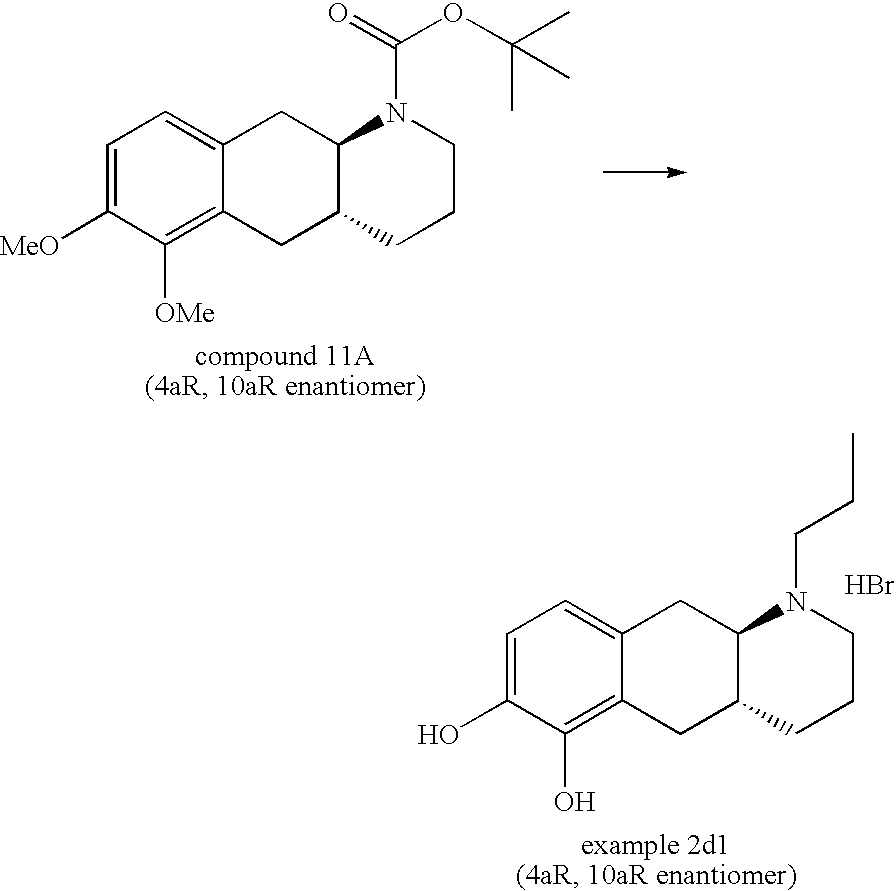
C1=C([MeO])C([OMe])=C2C(=C1)CC1C(C2)CCCN1C(=O)OC(C)(C)C.C1=C(O)C(O)=C2C(=C1)CC1C(C2)CCCN1CCC.Br
